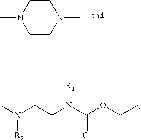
C1CN(C)CCN1C.N([R2])(CCN(C(OCC)=O)[R1])C
